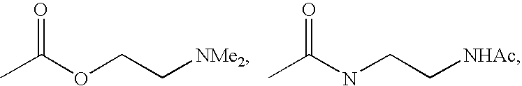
CC(OCC[NMe2])=O.CC(NCC[NHAc])=O
